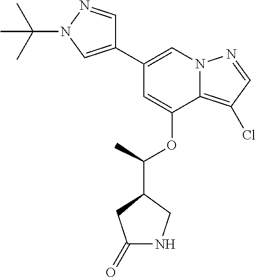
C1=C(OC(C)C2CNC(=O)C2)C2=C(Cl)C=NN2C=C1C1=CN(C(C)(C)C)N=C1
